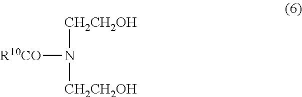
[R10CO]N([CH2CH2OH])[CH2CH2OH]
